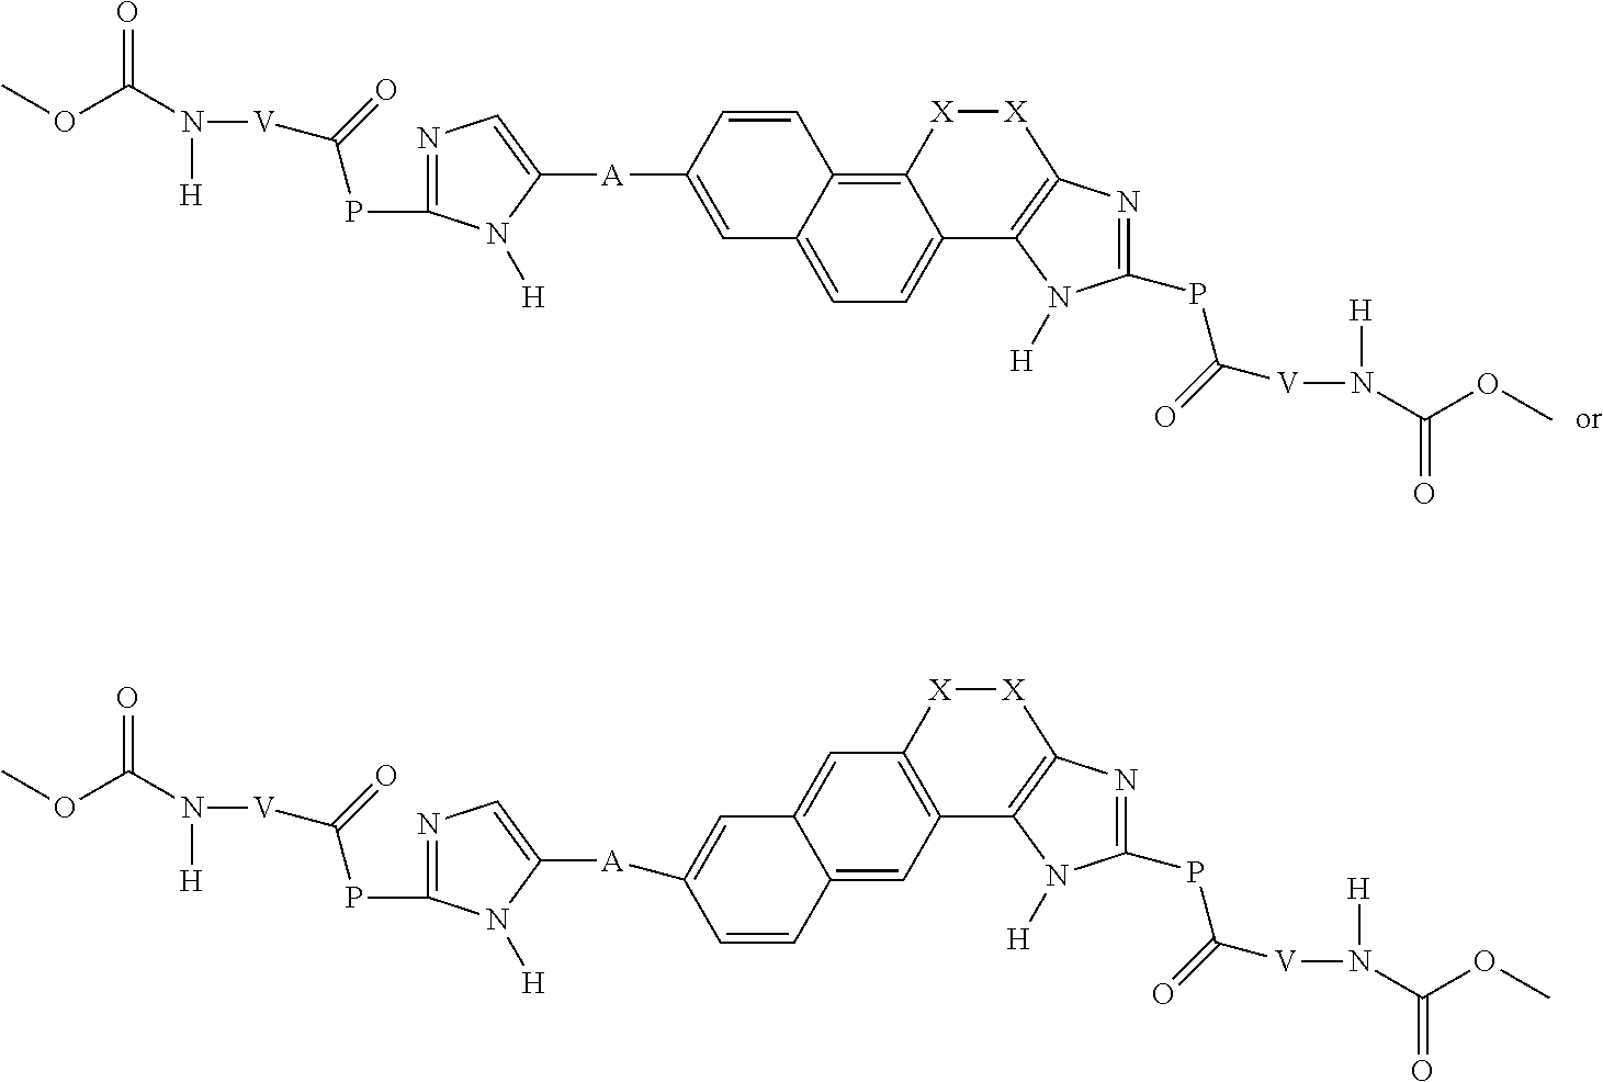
C12=C3C(=CC=C1C1=C([X][X]2)N=C(PC([V]N([H])C(OC)=O)=O)N1[H])C=C([A]C1=CN=C(PC([V]N([H])C(OC)=O)=O)N1[H])C=C3.C12=C(C=C3C(=C1)C=C([A]C1=CN=C(PC([V]N([H])C(OC)=O)=O)N1[H])C=C3)C1=C([X][X]2)N=C(PC([V]N([H])C(OC)=O)=O)N1[H]
